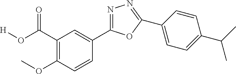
[H]OC(=O)C1=C(OC)C=CC(C2=NN=C(C3=CC=C(C(C)C)C=C3)O2)=C1
